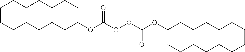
C(CCCCCCCOC(OOC(OCCCCCCCCCCCCCC)=O)=O)CCCCCC
